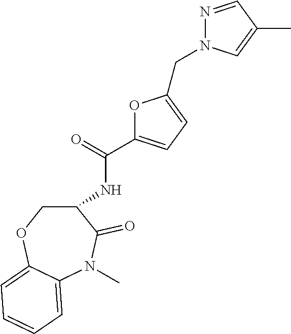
C1OC2=CC=CC=C2N(C)C(=O)C1NC(=O)C1=CC=C(CN2N=CC(C)=C2)O1
